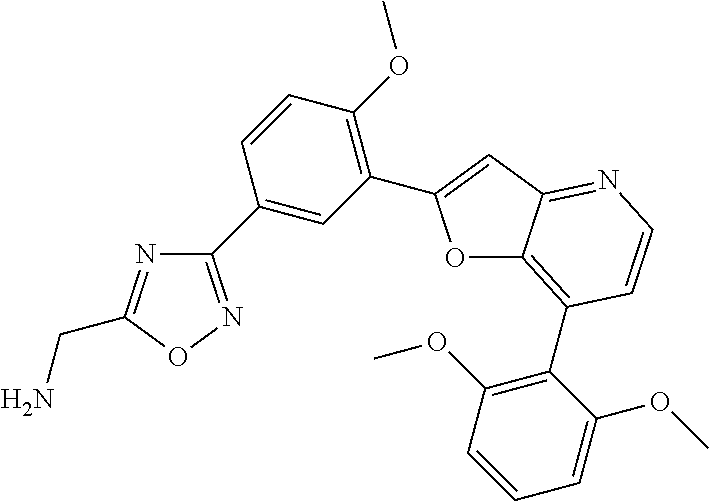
O1C2=C(C3=C(OC)C=CC=C3OC)C=CN=C2C=C1C1=C(OC)C=CC(C2=NOC(CN)=N2)=C1
